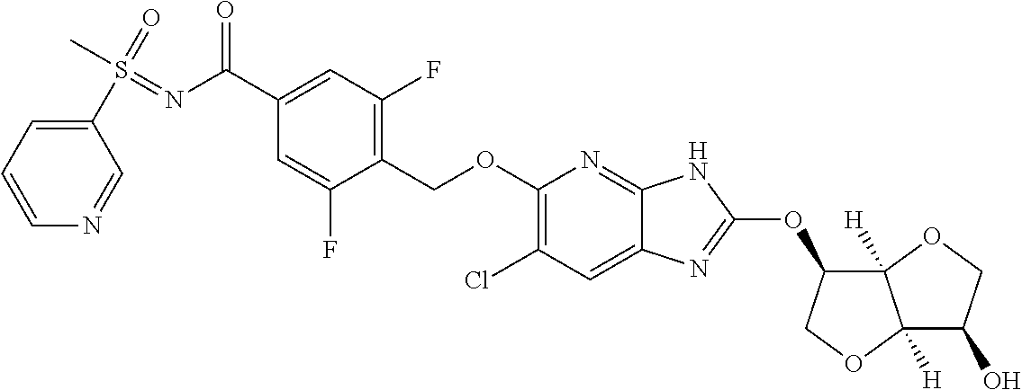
C1(COC2=C(Cl)C=C3C(=N2)NC(OC2C4([H])C([H])(OC2)C(O)CO4)=N3)=C(F)C=C(C(N=S(C)(=O)C2=CC=CN=C2)=O)C=C1F
